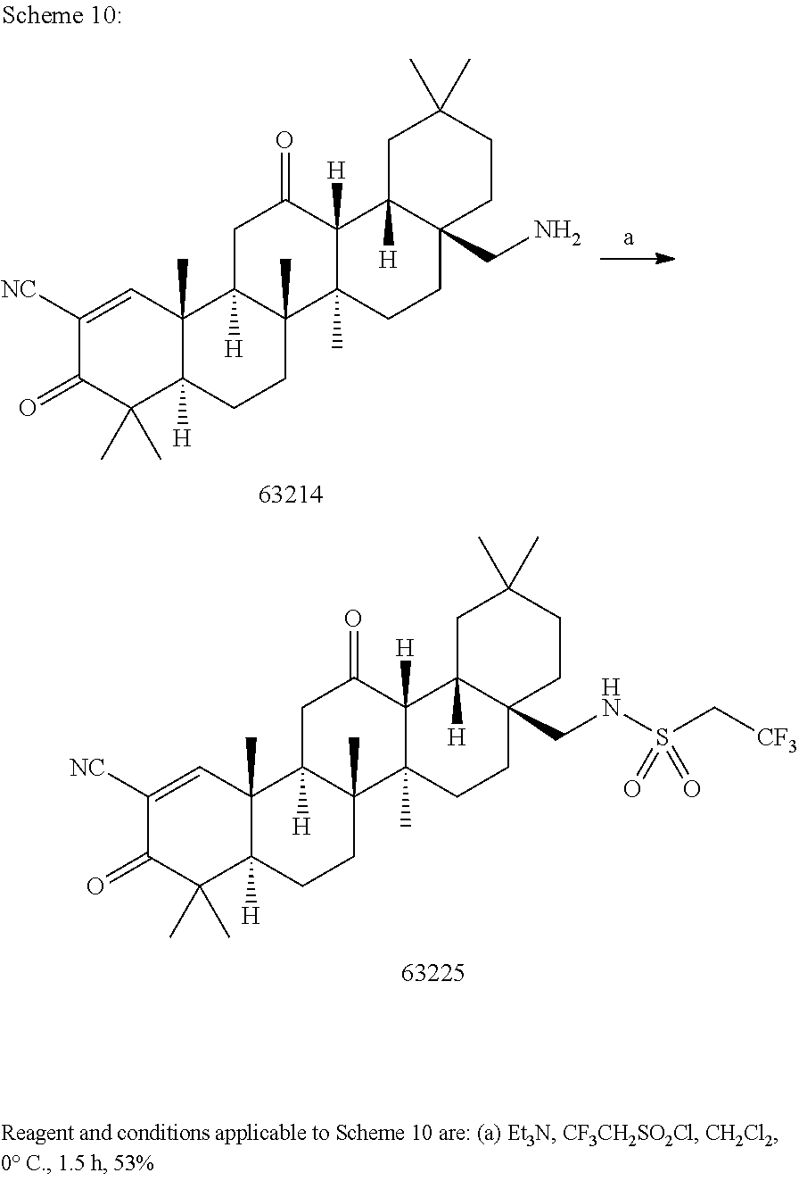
C1([NC])=CC2(C)C([H])(C(C)(C)C1=O)CCC1(C)C2([H])CC(=O)C2([H])C1(C)CCC1(CNS(C[CF3])(=O)=O)C2([H])CC(C)(C)CC1.C1([NC])=CC2(C)C([H])(C(C)(C)C1=O)CCC1(C)C2([H])CC(=O)C2([H])C1(C)CCC1(CN)C2([H])CC(C)(C)CC1
